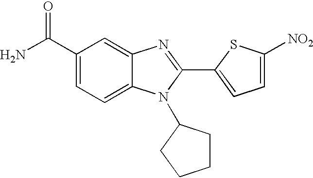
C1(C(N)=O)=CC=C2C(=C1)N=C(C1=CC=C([NO2])S1)N2C1CCCC1
